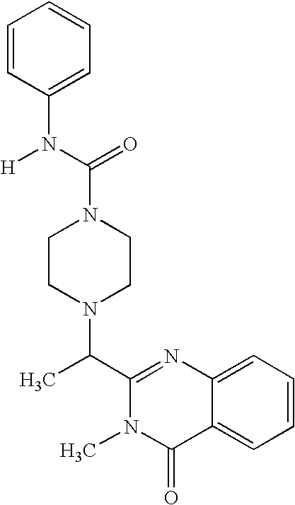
N1(C(N([H])C2=CC=CC=C2)=O)CCN(C(C2=NC3=CC=CC=C3C(=O)N2C)C)CC1
